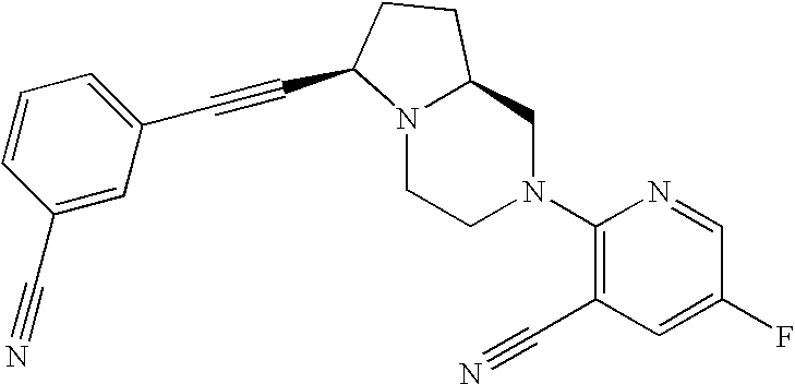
N12C(CN(C3=C(C#N)C=C(F)C=N3)CC1)CCC2C#CC1=CC=CC(C#N)=C1
